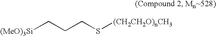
[(MeO)3Si]CCCS[(CH2CH2O)nCH3]
